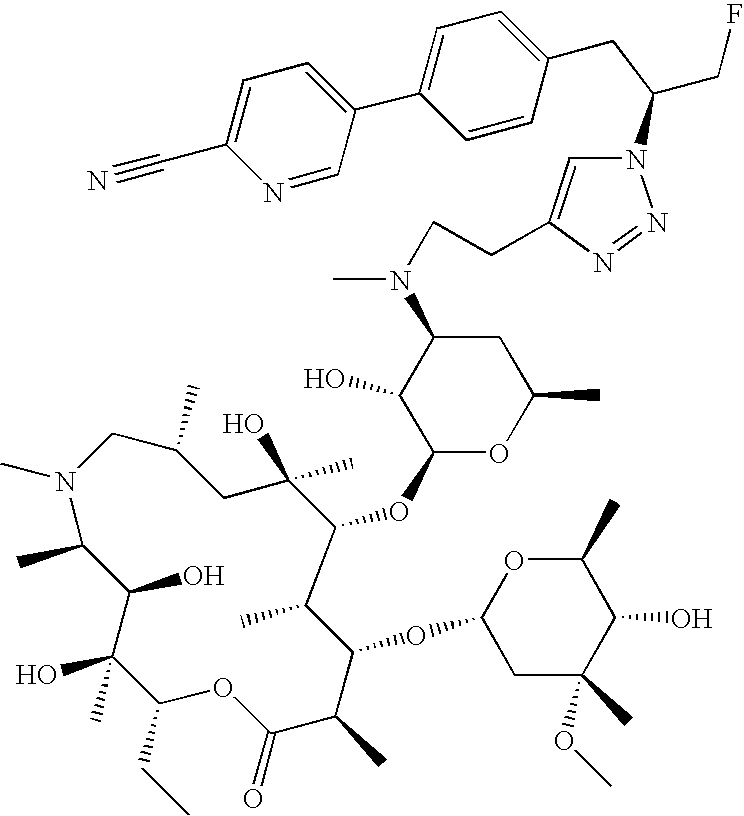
N1(C)CC(C)CC(O)(C)C(OC2OC(C)CC(N(C)CCC3=CN(C(CF)CC4=CC=C(C5=CC=C(C#N)N=C5)C=C4)N=N3)C2O)C(C)C(OC2CC(C)(OC)C(O)C(C)O2)C(C)C(=O)OC(CC)C(O)(C)C(O)C1C
